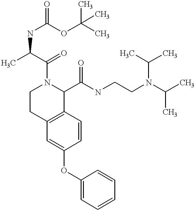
O(C1=CC2=C(C=C1)C(C(NCCN(C(C)C)C(C)C)=O)N(C(=O)C(C)NC(=O)OC(C)(C)C)CC2)C1=CC=CC=C1
